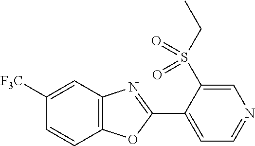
C1=C([F3C])C=CC2=C1N=C(C1=CC=NC=C1S(CC)(=O)=O)O2
